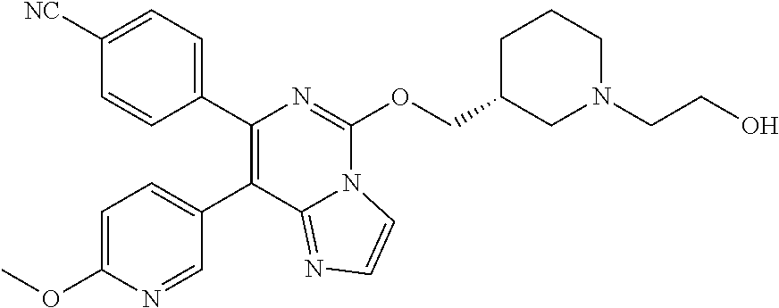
C1([NC])=CC=C(C2=C(C3=CC=C(OC)N=C3)C3=NC=CN3C(OCC3CN(CCO)CCC3)=N2)C=C1
